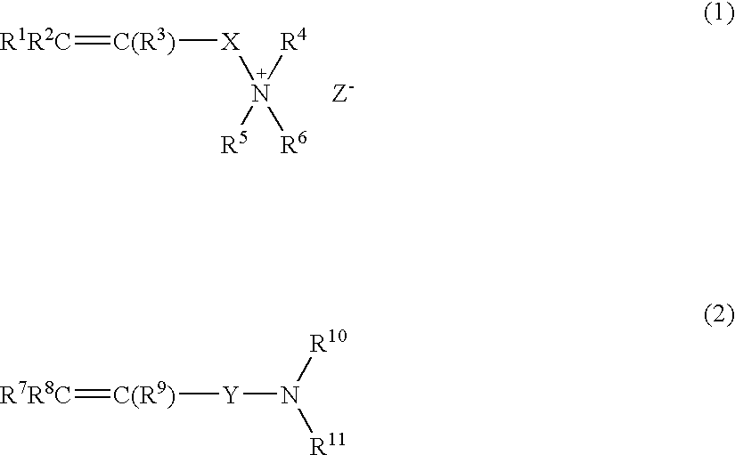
[R1R2C]=[C(R3)][X]N([R4])([R5])[R6].[Z-].N([R10])([R11])[Y][C(R9)]=[R7R8C]
